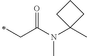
CC1(N(C(CC)=O)C)CCC1
